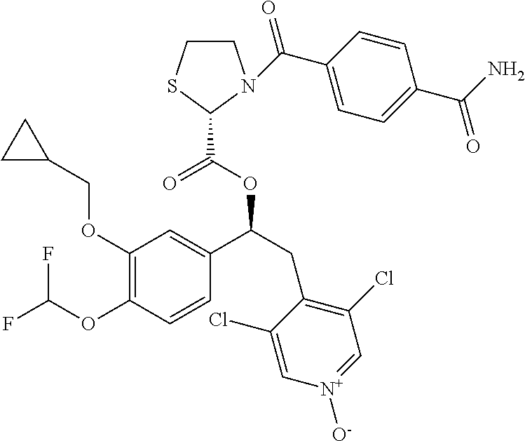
O(C1=C(OC(F)F)C=CC(C(OC(=O)C2SCCN2C(=O)C2=CC=C(C(=O)N)C=C2)CC2=C(Cl)C=[N+]([O-])C=C2Cl)=C1)CC1CC1
